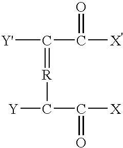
C([Y'])(C(=O)[X'])=[R]C([Y])C(=O)[X]
